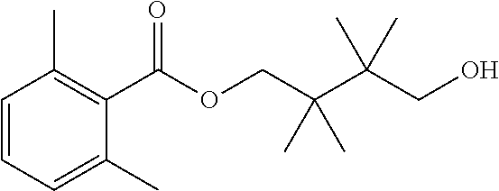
C1=CC=C(C)C(C(OCC(C(CO)(C)C)(C)C)=O)=C1C
